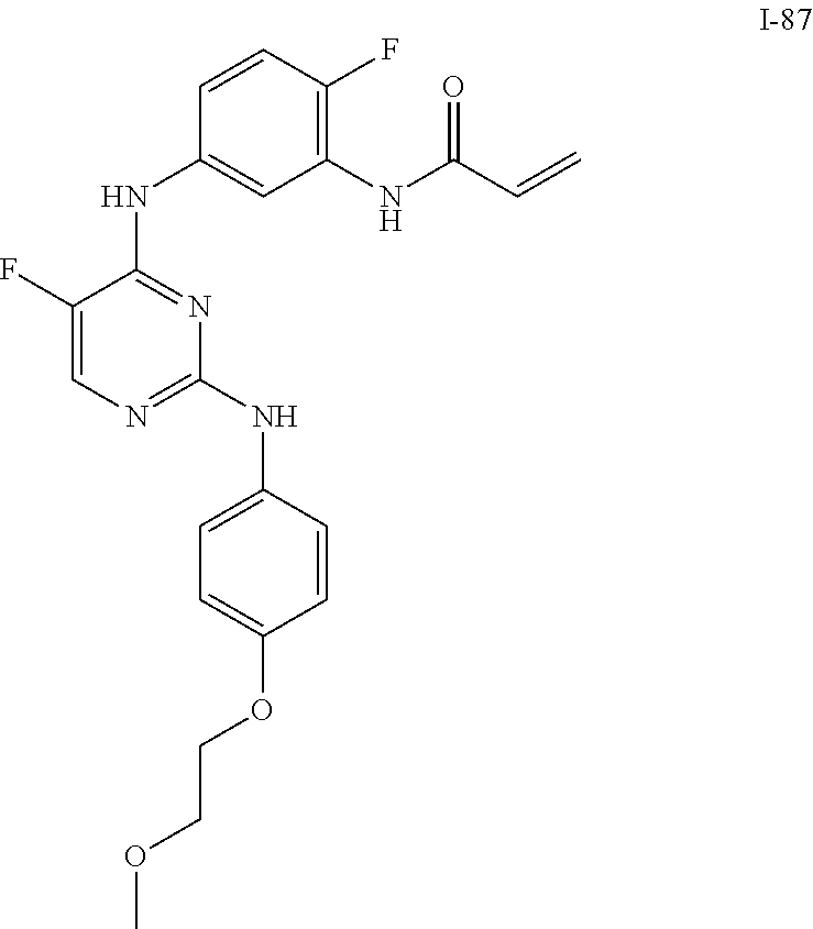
C1(NC(C=C)=O)=C(F)C=CC(NC2=NC(NC3=CC=C(OCCOC)C=C3)=NC=C2F)=C1
